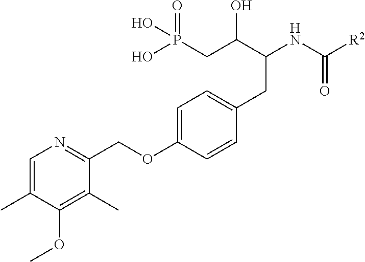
C1=C(C)C(OC)=C(C)C(COC2=CC=C(CC(NC([R2])=O)C(CP(O)(=O)O)O)C=C2)=N1
